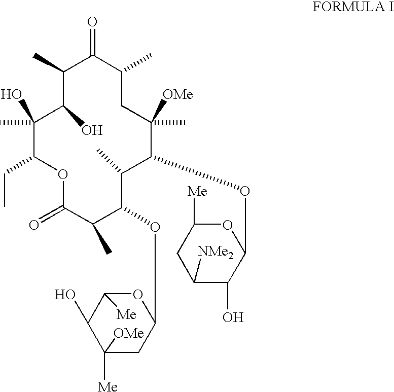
C1(C)(O)C(CC)OC(=O)C(C)C(OC2OC([Me])C(O)C([OMe])([Me])C2)C(C)C(OC2OC([Me])CC([NMe2])C2O)C(C)([OMe])CC(C)C(=O)C(C)C1O
